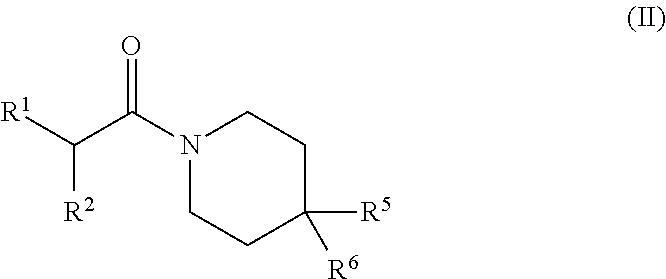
N1(C(C([R1])[R2])=O)CCC([R5])([R6])CC1
